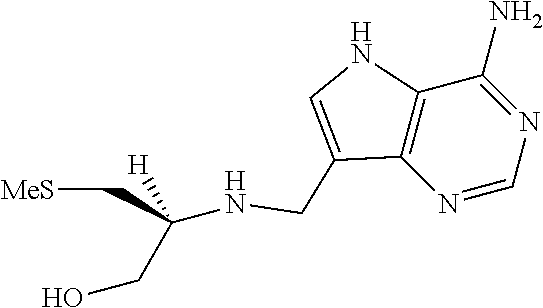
N1=CN=C(N)C2=C1C(CNC(C[MeS])([H])CO)=CN2
